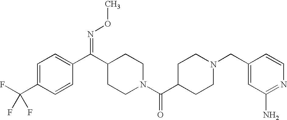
C1=C(C(F)(F)F)C=CC(C(C2CCN(C(C3CCN(CC4=CC(N)=NC=C4)CC3)=O)CC2)=NOC)=C1
